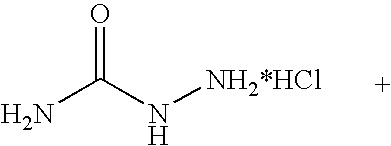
NC(N[NH2*HCl])=O
